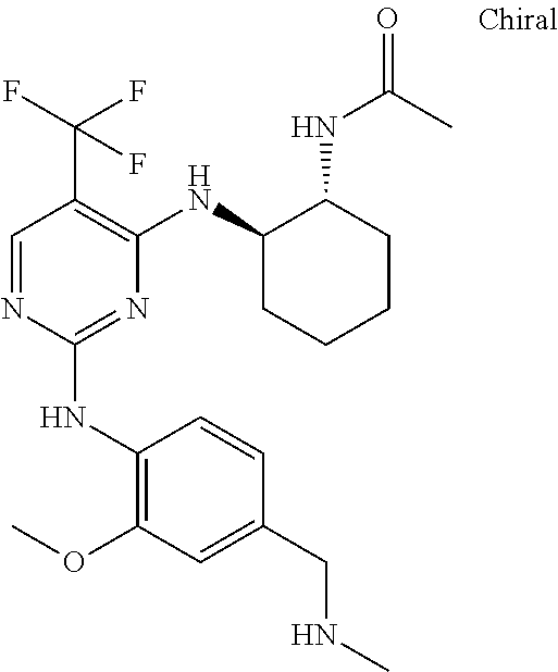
C1(NC2=C(OC)C=C(CNC)C=C2)=NC(NC2CCCCC2NC(=O)C)=C(C(F)(F)F)C=N1
